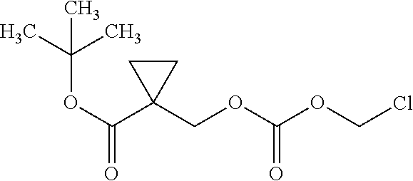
O(C(C1(COC(OCCl)=O)CC1)=O)C(C)(C)C
